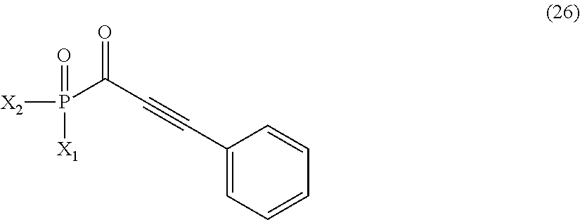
[X2]P(C(C#CC1=CC=CC=C1)=O)(=O)[X1]
